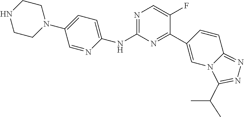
C1(NC2=CC=C(N3CCNCC3)C=N2)=NC=C(F)C(C2=CN3C(=NN=C3C(C)C)C=C2)=N1
